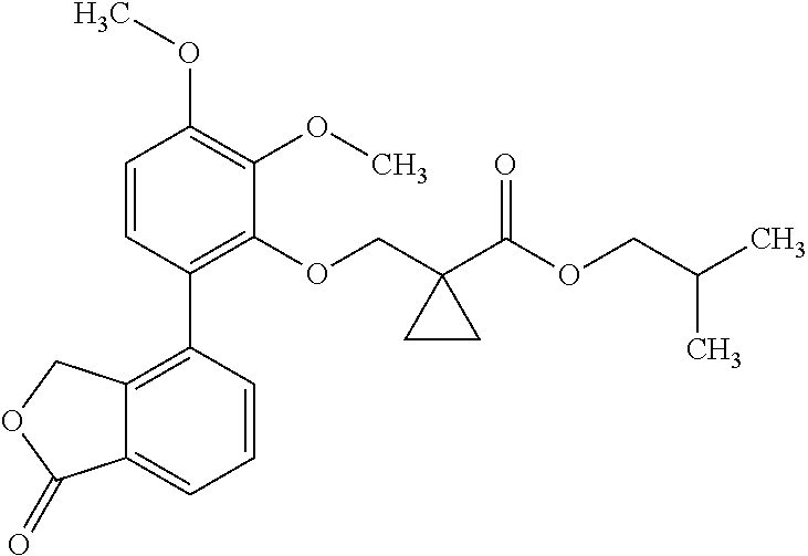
C1=CC(C2=C3C(=CC=C2)C(=O)OC3)=C(OCC2(C(OCC(C)C)=O)CC2)C(OC)=C1OC
